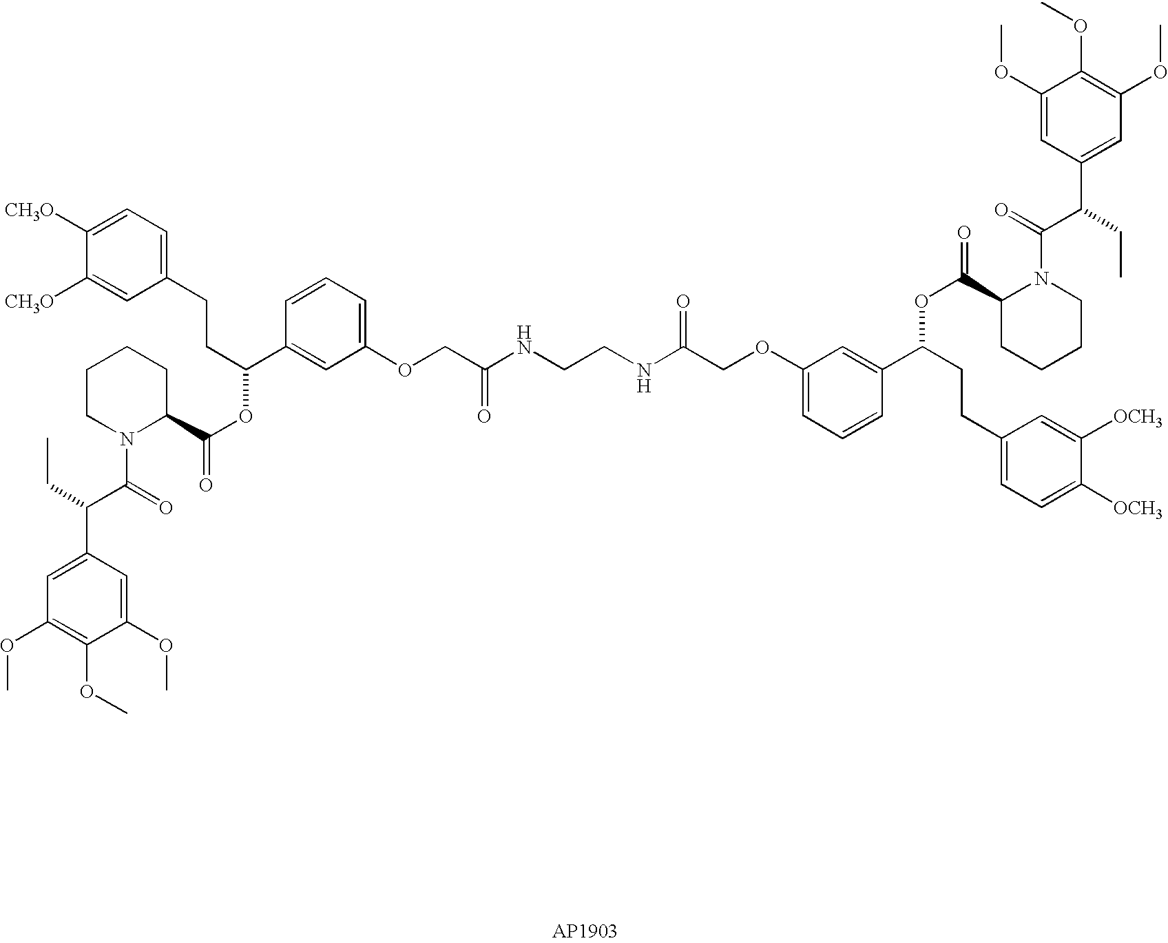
C1CN(C(C(C2=CC(OC)=C(OC)C(OC)=C2)CC)=O)C(C(OC(CCC2=CC=C([CH3O])C([CH3O])=C2)C2=CC(OCC(NCCNC(COC3=CC=CC(C(CCC4=CC=C([OCH3])C([OCH3])=C4)OC(=O)C4CCCCN4C(=O)C(C4=CC(OC)=C(OC)C(OC)=C4)CC)=C3)=O)=O)=CC=C2)=O)CC1
